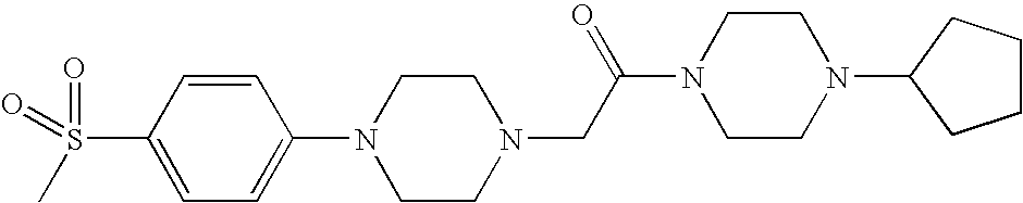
C1(N2CCN(CC(N3CCN(C4CCCC4)CC3)=O)CC2)=CC=C(S(=O)(C)=O)C=C1
